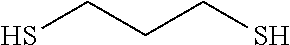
SCCCS
